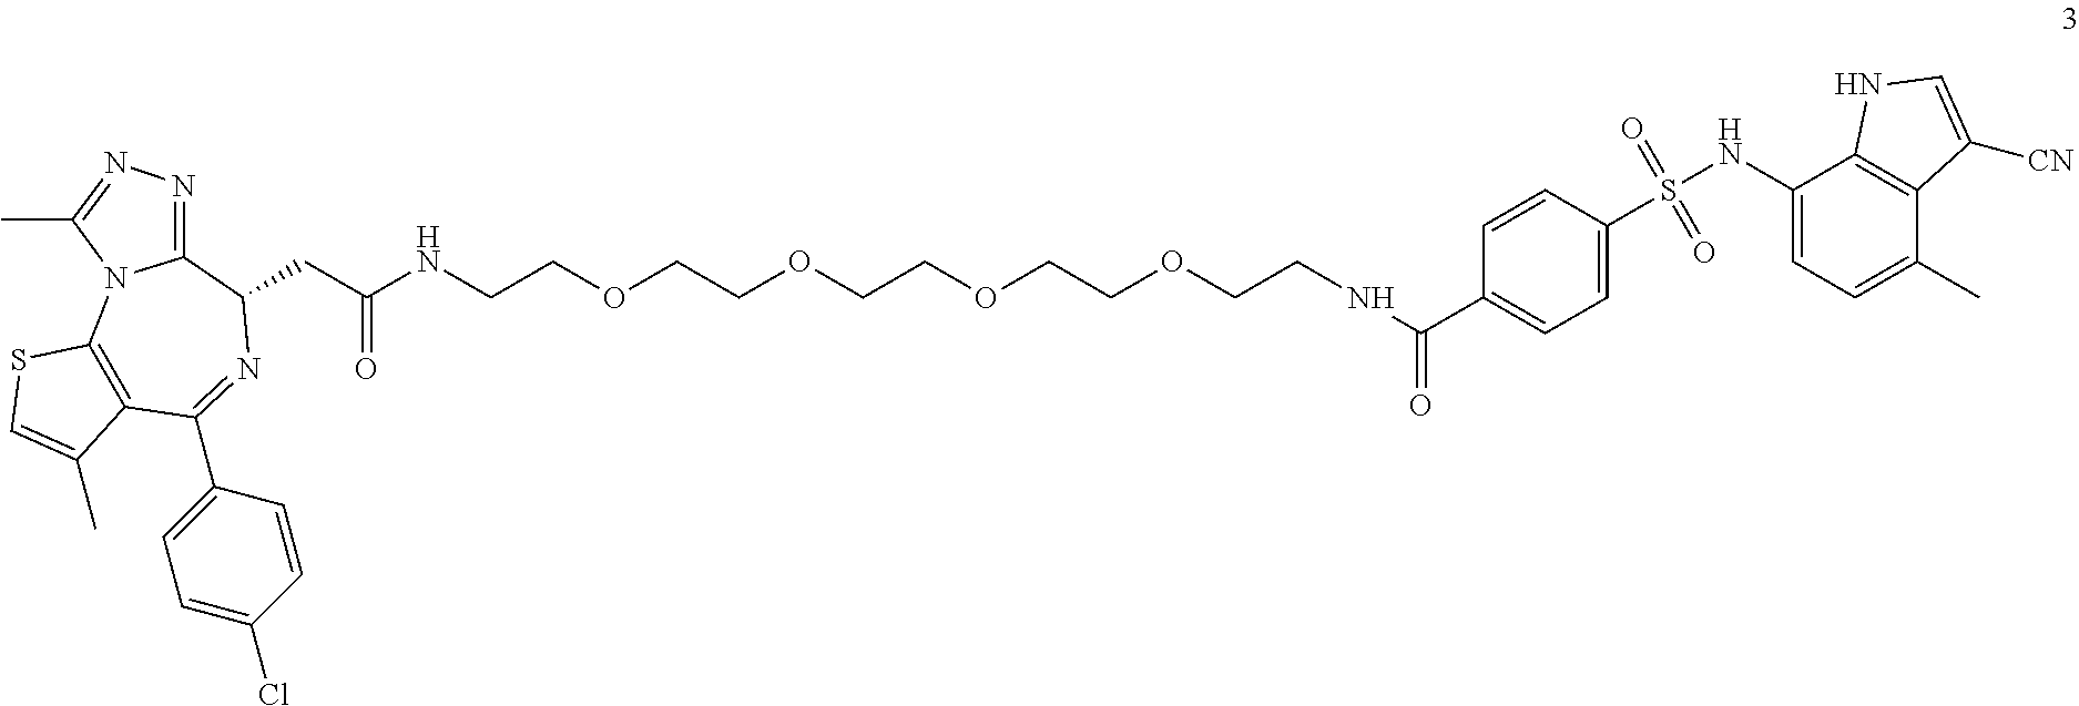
C1=CC(S(NC2=CC=C(C)C3=C2NC=C3[CN])(=O)=O)=CC=C1C(NCCOCCOCCOCCOCCNC(CC1C2=NN=C(C)N2C2=C(C(C3=CC=C(Cl)C=C3)=N1)C(C)=CS2)=O)=O
